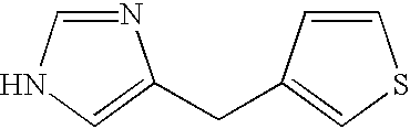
N1=CNC=C1CC1=CSC=C1
